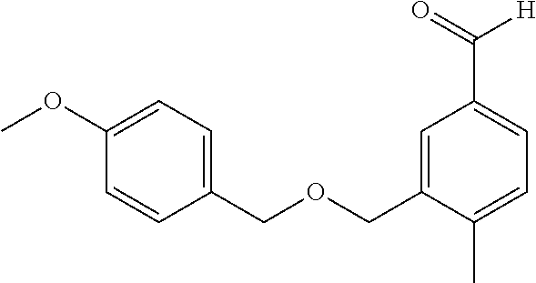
COC1=CC=C(COCC2=CC(C(=O)[H])=CC=C2C)C=C1
